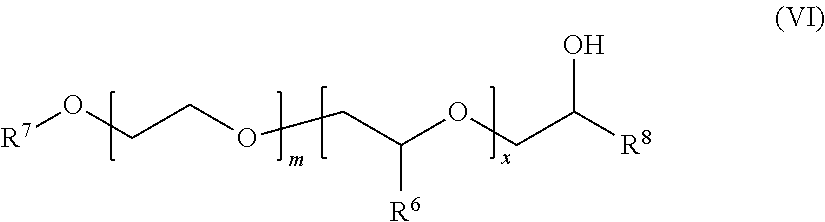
[R7]OCCOCC(OCC([R8])O)[R6]
